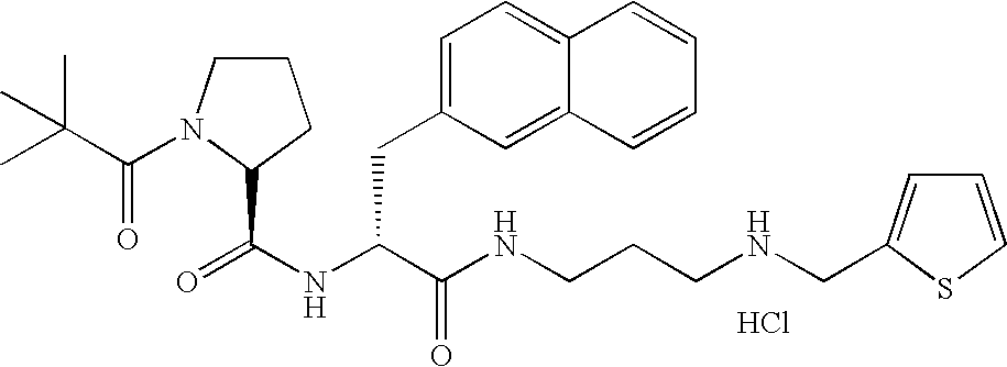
Cl.N(C(C(NCCCNCC1=CC=CS1)=O)CC1=CC=C2C(=C1)C=CC=C2)C(=O)C1N(C(=O)C(C)(C)C)CCC1
